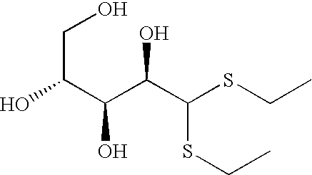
OC(C(C(C(SCC)SCC)O)O)CO
